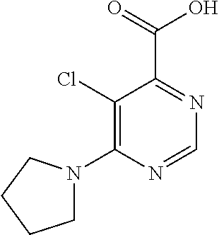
C1(Cl)=C(N2CCCC2)N=CN=C1C(=O)O
